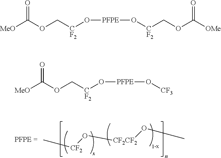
C[CF2]O[CF2CF2]OC.[MeO]C(OC[CF2]O[PFPE]O[CF2]COC(=O)[OMe])=O.[MeO]C(OC[CF2]O[PFPE]O[CF3])=O
